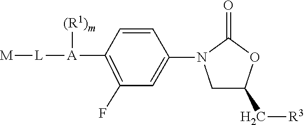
[M][L][A]([(R1)m])C1=C(F)C=C(N2CC(C[R3])OC2=O)C=C1
